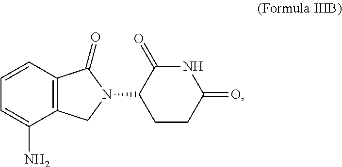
C12=C(C=CC=C1N)C(=O)N(C1CCC(=O)NC1=O)C2
